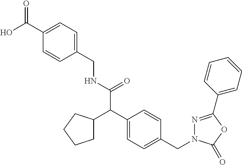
C1=CC(CNC(C(C2=CC=C(CN3N=C(C4=CC=CC=C4)OC3=O)C=C2)C2CCCC2)=O)=CC=C1C(O)=O
